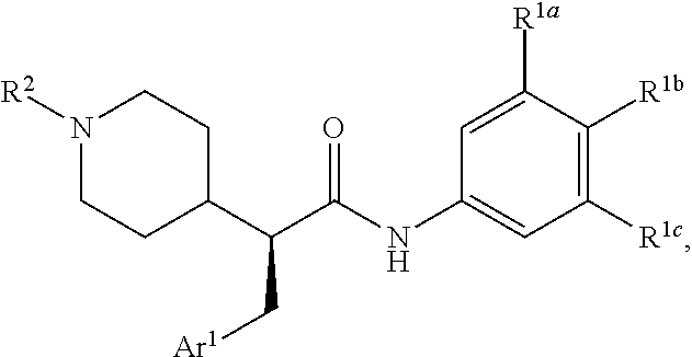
N1([R2])CCC(C(C(NC2=CC([R1c])=C([R1b])C([R1a])=C2)=O)C[Ar1])CC1
